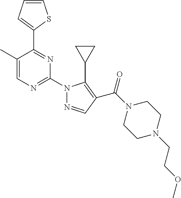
C1=CC=C(C2=NC(N3N=CC(C(N4CCN(CCOC)CC4)=O)=C3C3CC3)=NC=C2C)S1
